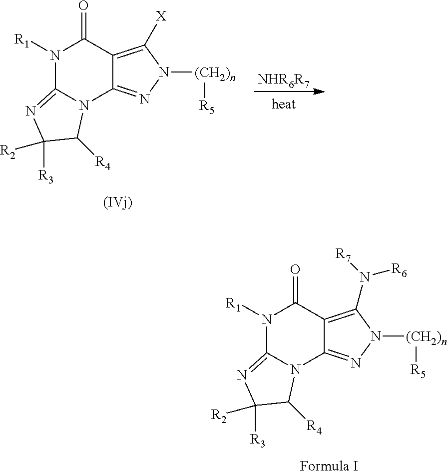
N1([R1])C2=NC([R3])([R2])C([R4])N2C2=NN([(CH2)n][R5])C(N([R7])[R6])=C2C1=O.[NHR6R7].N1([R1])C2=NC([R3])([R2])C([R4])N2C2=NN([(CH2)n][R5])C([X])=C2C1=O
